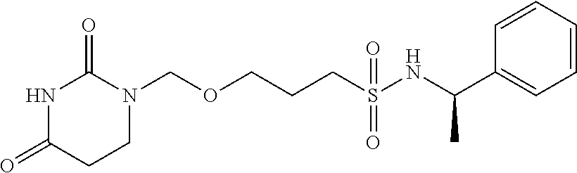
O(CCCS(NC(C1=CC=CC=C1)C)(=O)=O)CN1C(=O)NC(=O)CC1
